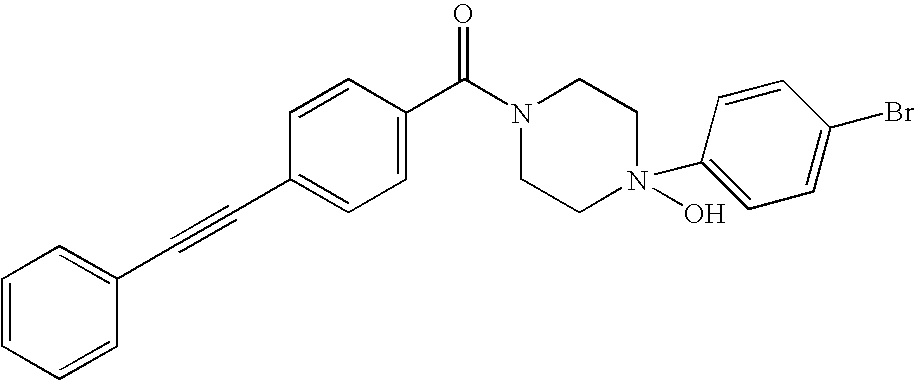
C1=CC=CC(C#CC2=CC=C(C(N3CCN(O)(C4=CC=C(Br)C=C4)CC3)=O)C=C2)=C1
